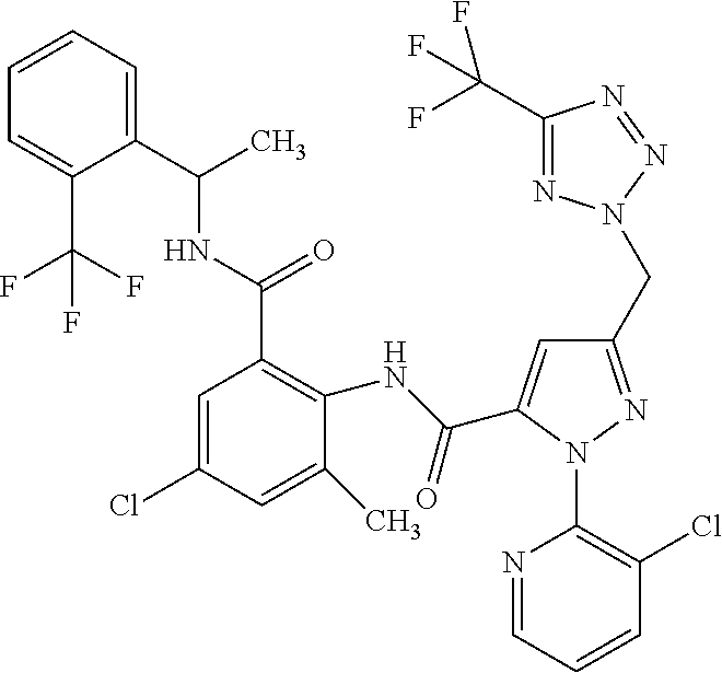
C1=CC=C(C(NC(C2=C(NC(=O)C3=CC(CN4N=C(C(F)(F)F)N=N4)=NN3C3=C(Cl)C=CC=N3)C(C)=CC(Cl)=C2)=O)C)C(C(F)(F)F)=C1
